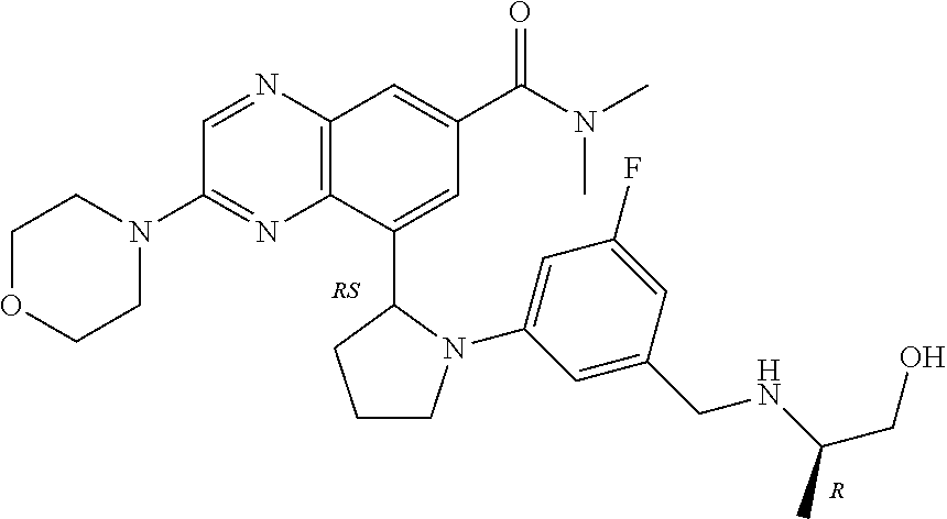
C12=C(N=CC(N3CCOCC3)=N1)C=C(C(=O)N(C)C)C=C2C1CCCN1C1=CC(F)=CC(CNC(CO)C)=C1.[R]
